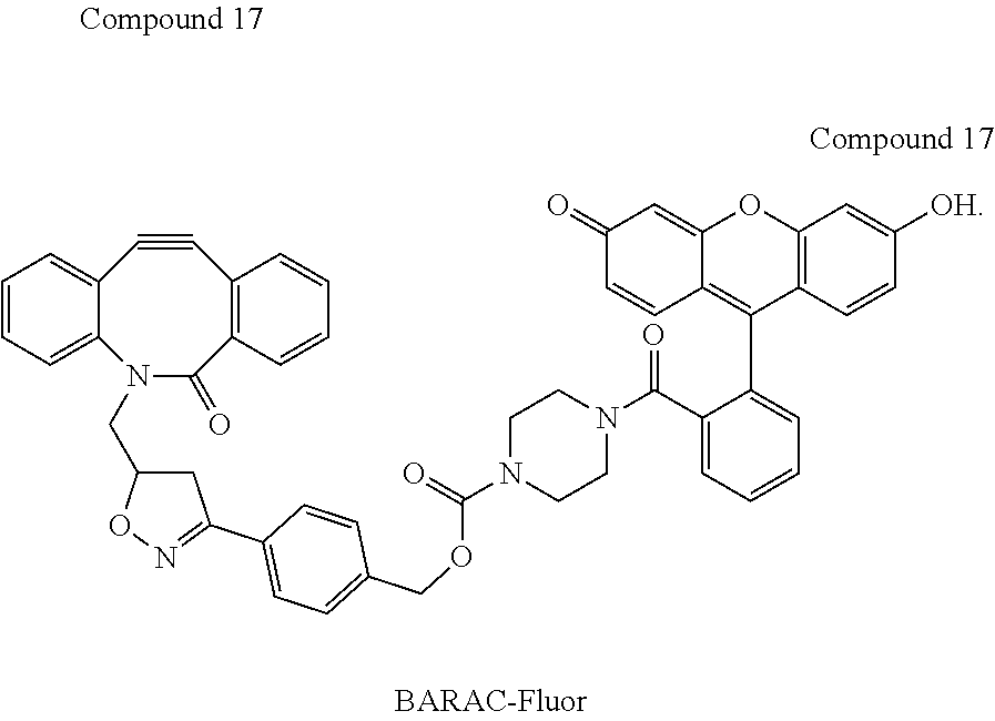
C12=CC=CC=C1N(CC1CC(C3=CC=C(COC(N4CCN(C(C5=CC=CC=C5C5=C6C(=CC(=O)C=C6)OC6=C5C=CC([OH])=C6)=O)CC4)=O)C=C3)=NO1)C(=O)C1=C(C#C2)C=CC=C1
